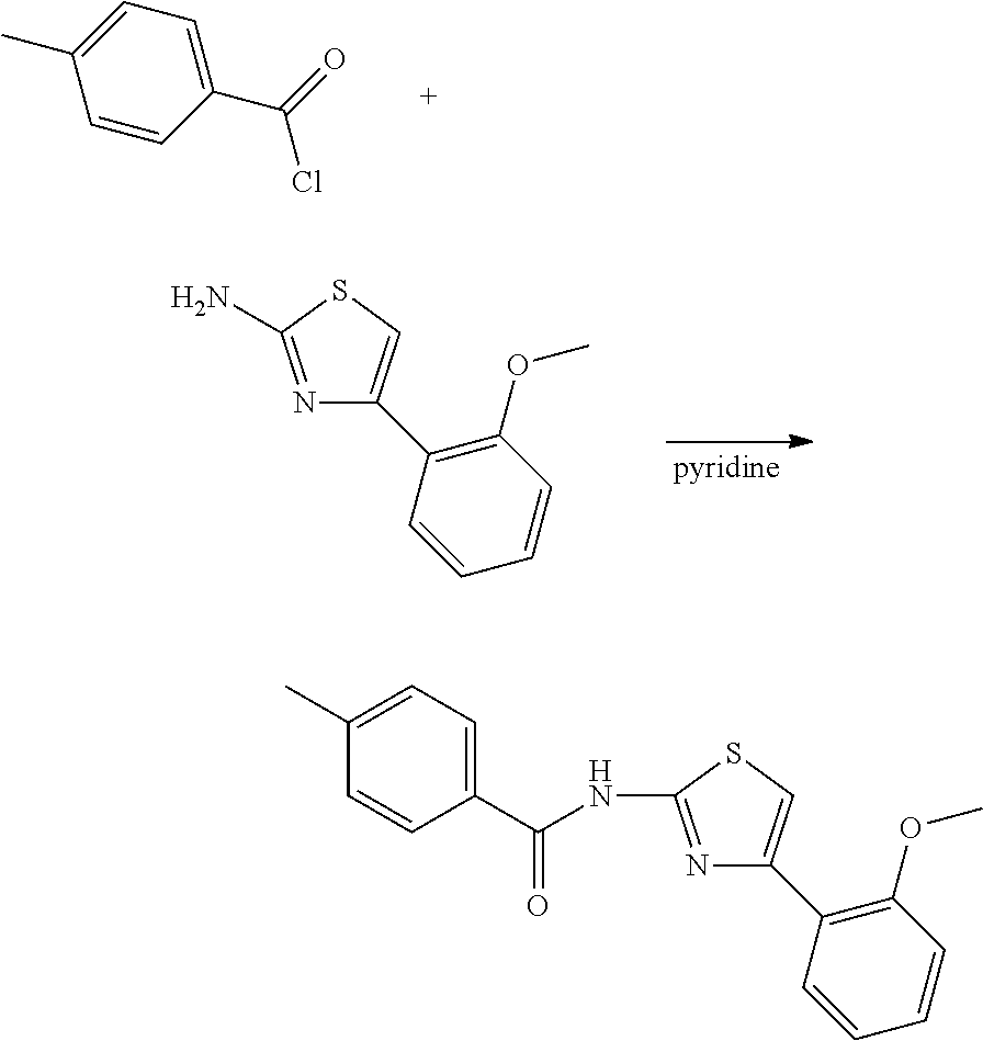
C1=CC(C(=O)Cl)=CC=C1C.C1(OC)=C(C2=CSC(N)=N2)C=CC=C1.C1(OC)=C(C2=CSC(NC(C3=CC=C(C)C=C3)=O)=N2)C=CC=C1
